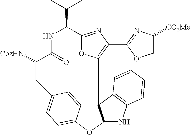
N1C(=O)C([CbzHN])CC2=CC=C3C(=C2)C2(C4=C(C5=NC([CO2Me])CO5)N=C(O4)C1C(C)C)C(O3)NC1=C2C=CC=C1
